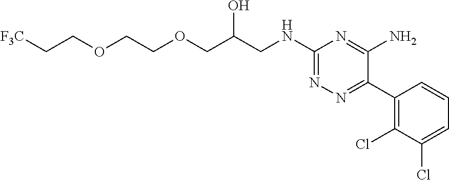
C(COCCOCC(CNC1=NN=C(C2=C(Cl)C(Cl)=CC=C2)C(N)=N1)O)[F3C]
